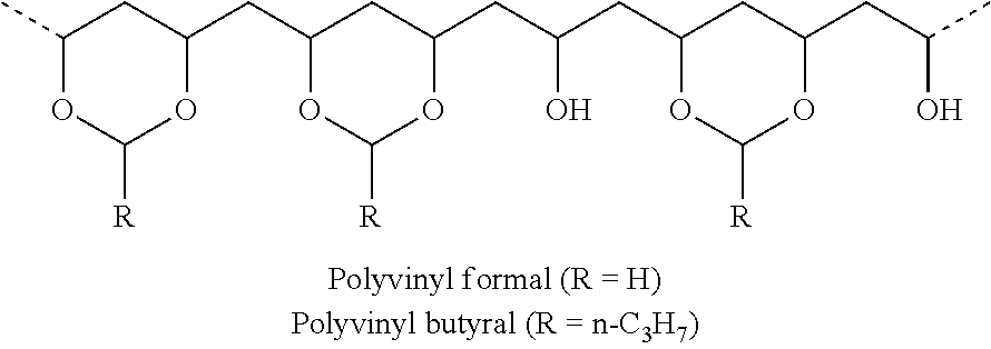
CC1CC(CC2CC(CC(CC3CC(CC(C)O)OC([R])O3)O)OC([R])O2)OC([R])O1
